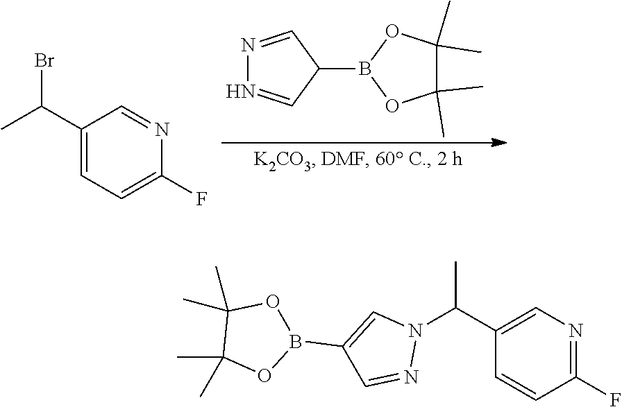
C1(B2OC(C)(C)C(C)(C)O2)C=NN=C1.C1(C(C)Br)=CC=C(F)N=C1.N1(C(C2=CN=C(F)C=C2)C)C=C(B2OC(C)(C)C(C)(C)O2)C=N1
